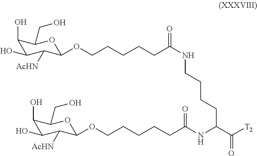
C1(O)C(O)C([AcHN])C(OCCCCCC(NCCCCC(C([T2])=O)NC(CCCCCOC2C([AcHN])C(O)C(O)C(CO)O2)=O)=O)OC1CO
